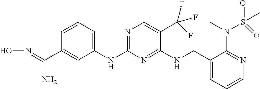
C1(NC2=NC=C(C(F)(F)F)C(NCC3=CC=CN=C3N(C)S(=O)(=O)C)=N2)=CC=CC(C(=NO)N)=C1
